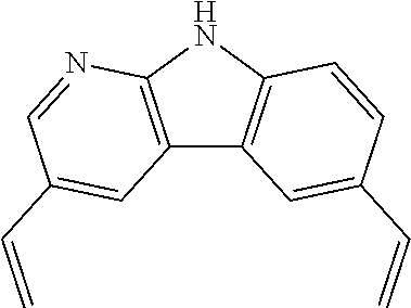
C12=C(NC3=C1C=C(C=C)C=C3)N=CC(C=C)=C2
